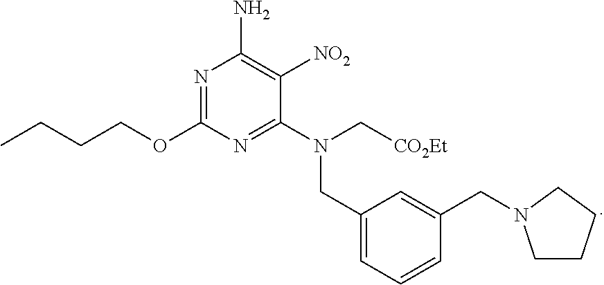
N1=C(OCCCC)N=C(N(CC2=CC=CC(CN3CCCC3)=C2)C[CO2Et])C([NO2])=C1N
